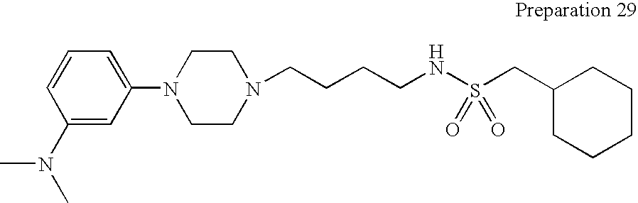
N1(CCCCNS(CC2CCCCC2)(=O)=O)CCN(C2=CC=CC(N(C)C)=C2)CC1
